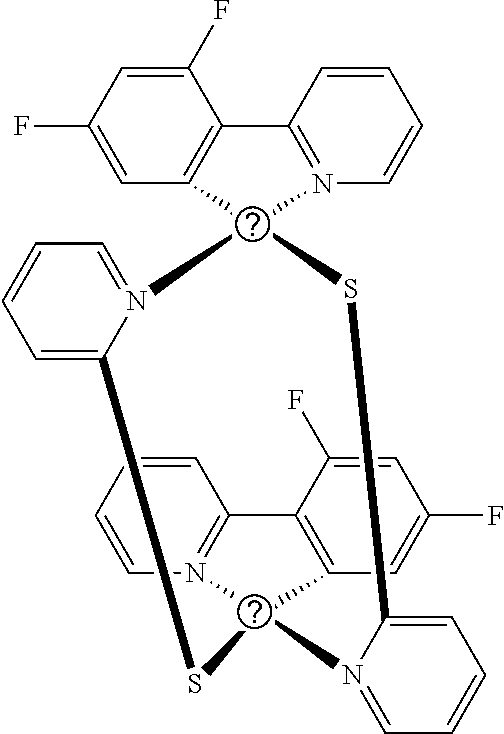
C1=C(F)C=C(F)C2=C1C1(N3=C2C=CC=C3)N2=CC=CC=C2SC2(N3=C(C=CC=C3)C3=C2C=C(F)C=C3F)N2=CC=CC=C2S1
